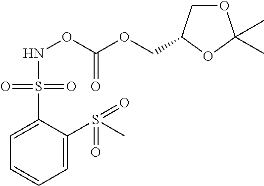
O=C(OCC1COC(C)(C)O1)ONS(C1=CC=CC=C1S(=O)(=O)C)(=O)=O
